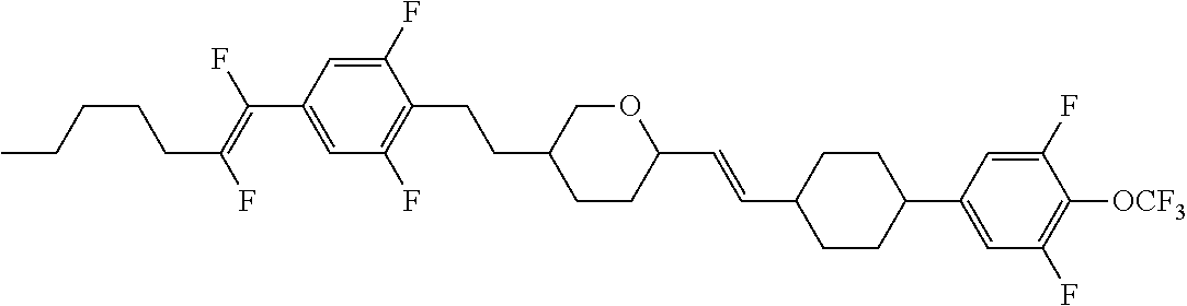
C1=C(F)C(CCC2CCC(C=CC3CCC(C4=CC(F)=C([OCF3])C(F)=C4)CC3)OC2)=C(F)C=C1C(F)=C(F)CCCCC
